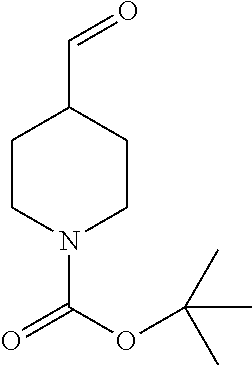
C1CN(C(OC(C)(C)C)=O)CCC1C=O
